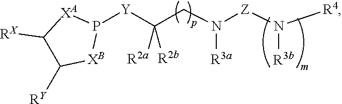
P1([Y]C(CN([Z]N([R4])[R3b])[R3a])([R2a])[R2b])[XA]C([RX])C([RY])[XB]1
